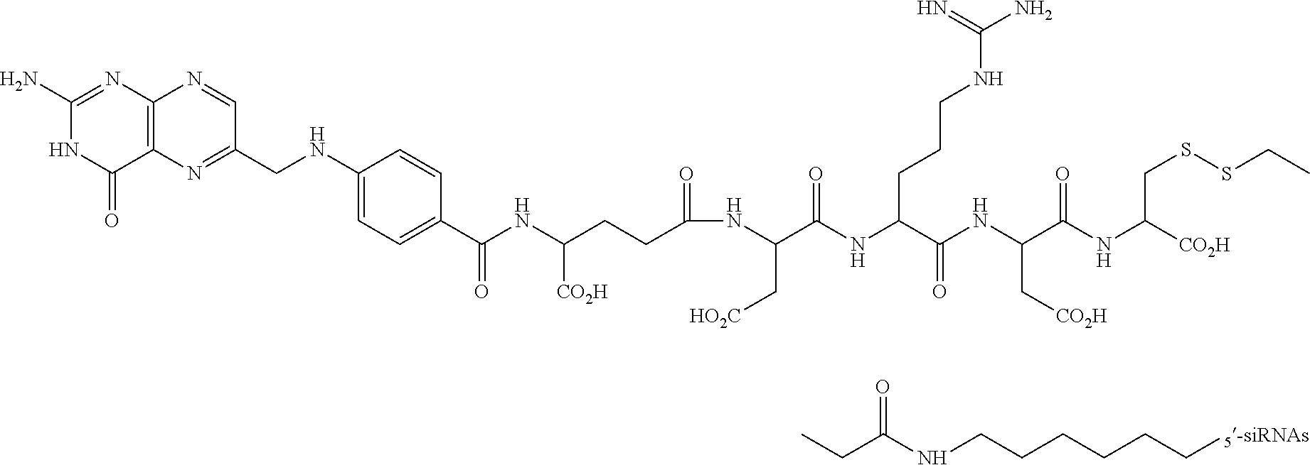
C1(N)=NC2=C(C(=O)N1)N=C(CNC1=CC=C(C(NC(CCC(NC(C(NC(C(NC(C(NC([CO2H])CSSCC)=O)C[CO2H])=O)CCCNC(N)=N)=O)C[HO2C])=O)[CO2H])=O)C=C1)C=N2.C(C(NCCCCCC[5-siRNAs])=O)C
